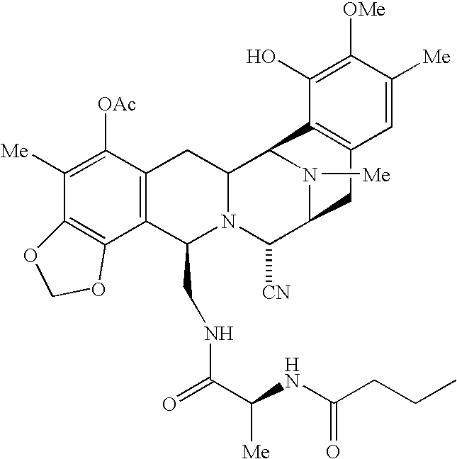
C1([Me])=C([OAc])C2=C(C(CNC(=O)C(NC(CCC)=O)[Me])N3C(C2)C2N([Me])C(C3[CN])CC3=C2C(O)=C([OMe])C([Me])=C3)C2=C1OCO2
